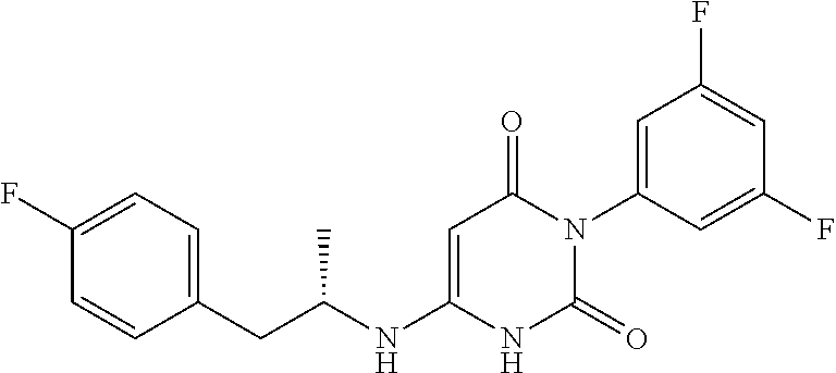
C(C1=CC=C(F)C=C1)C(NC1=CC(=O)N(C2=CC(F)=CC(F)=C2)C(=O)N1)C
